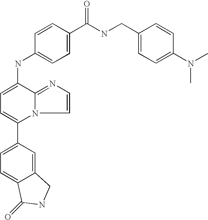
C1(C2=CC=C3C(=C2)CNC3=O)=CC=C(NC2=CC=C(C(NCC3=CC=C(N(C)C)C=C3)=O)C=C2)C2=NC=CN12
